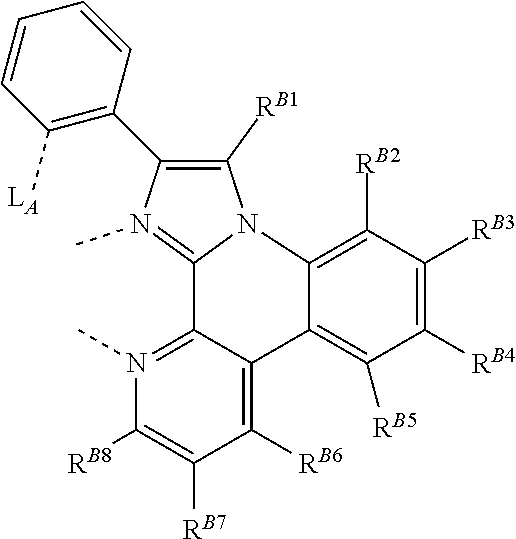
N12C([RB1])=C(C3=C([LA])C=CC=C3)N(C)=C1C1=N(C)C([RB8])=C([RB7])C([RB6])=C1C1=C([RB5])C([RB4])=C([RB3])C([RB2])=C21
